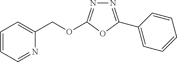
N1=C(C2=CC=CC=C2)OC(OCC2=CC=CC=N2)=N1
